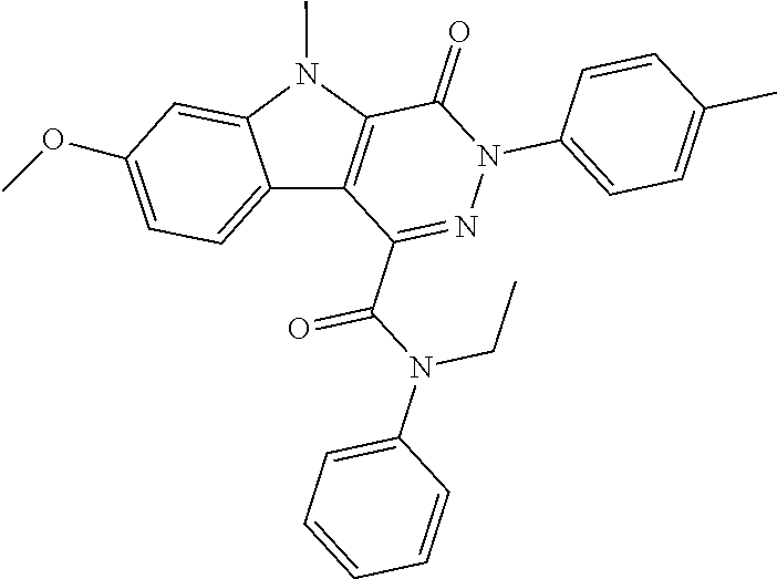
C1(=O)C2=C(C(C(N(CC)C3=CC=CC=C3)=O)=NN1C1=CC=C(C)C=C1)C1=CC=C(OC)C=C1N2C
